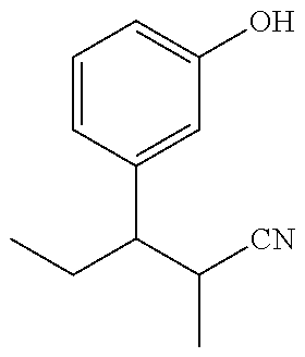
CCC(C([CN])C)C1=CC(O)=CC=C1
